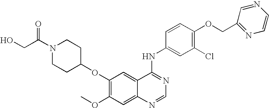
O(C1=C(OC)C=C2C(=C1)C(NC1=CC(Cl)=C(OCC3=NC=CN=C3)C=C1)=NC=N2)C1CCN(C(CO)=O)CC1
